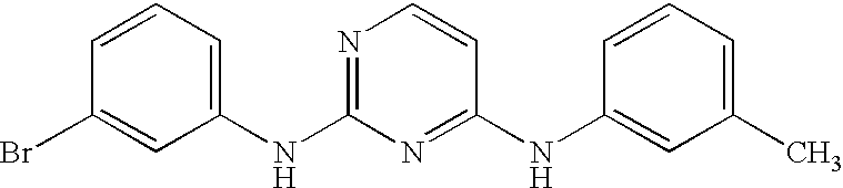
C1=CC=C(NC2=NC=CC(NC3=CC(C)=CC=C3)=N2)C=C1Br
